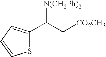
S1C(C(C[CO2CH3])[N(CH2Ph)2])=CC=C1
